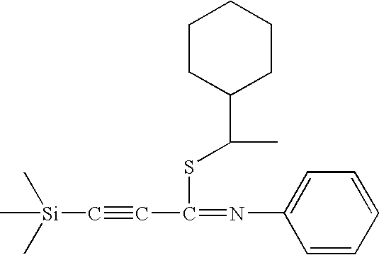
[Si](C#CC(=NC1=CC=CC=C1)SC(C1CCCCC1)C)(C)(C)C
